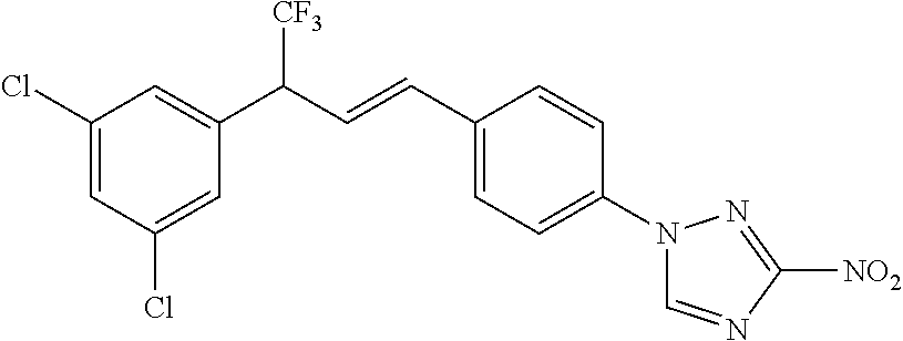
C1(C(C=CC2=CC=C(N3C=NC([NO2])=N3)C=C2)[CF3])=CC(Cl)=CC(Cl)=C1
